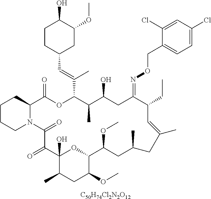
C1CCN2C(C1)C(=O)OC(C(=CC1CC(OC)C(O)CC1)C)C(C)C(O)CC(=NOCC1=CC=C(Cl)C=C1Cl)C(CC)C=C(C)CC(C)CC(OC)C1OC(O)(C(=O)C2=O)C(C)CC1OC.[C50H74Cl2N2O12]
